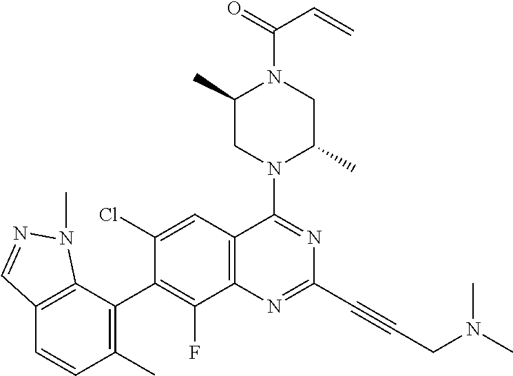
C12=C(C=C(Cl)C(C3=C(C)C=CC4=C3N(C)N=C4)=C1F)C(N1C(C)CN(C(=O)C=C)C(C)C1)=NC(C#CCN(C)C)=N2
